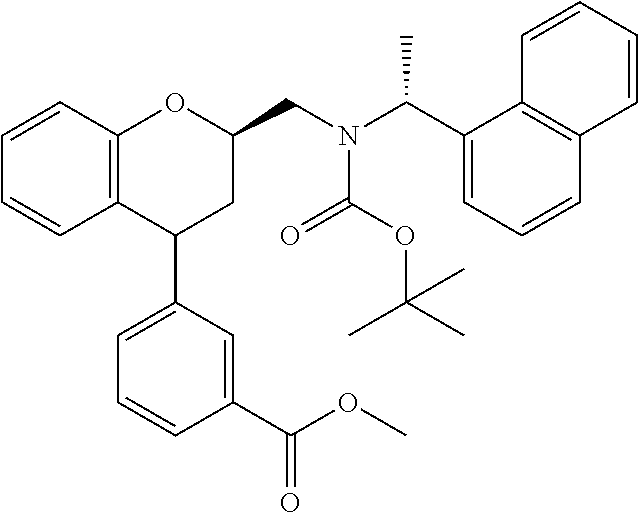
C12=C(C=CC=C1)OC(CN(C(C1=CC=CC3=C1C=CC=C3)C)C(OC(C)(C)C)=O)CC2C1=CC=CC(C(OC)=O)=C1
